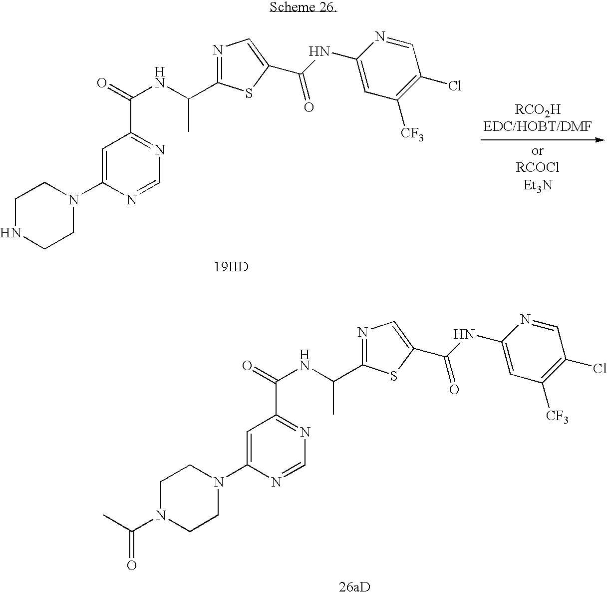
C1=NC(NC(C2=CN=C(C(NC(=O)C3=NC=NC(N4CCN(C(C)=O)CC4)=C3)C)S2)=O)=CC([CF3])=C1Cl.C1=NC(NC(C2=CN=C(C(NC(=O)C3=NC=NC(N4CCNCC4)=C3)C)S2)=O)=CC([CF3])=C1Cl.[19IID]
